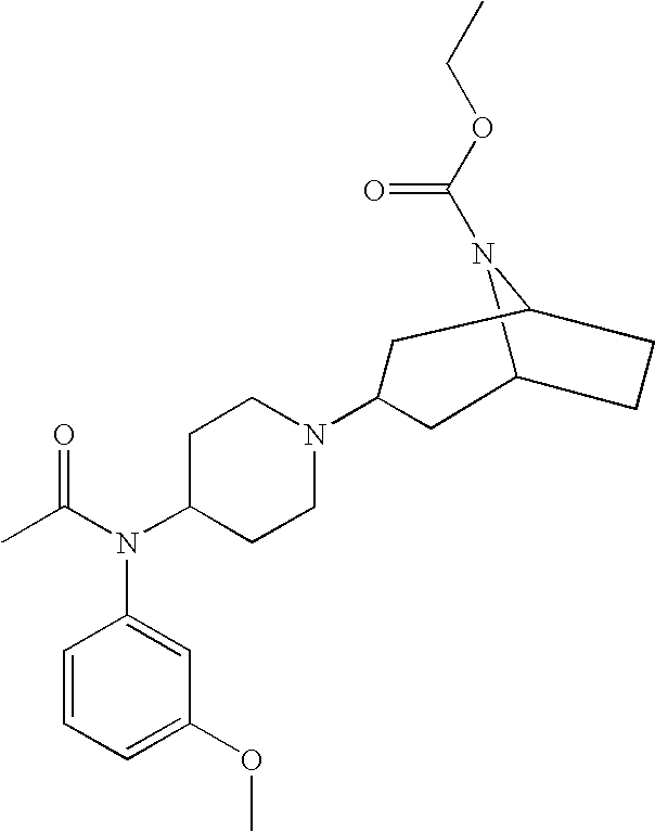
C12N(C(OCC)=O)C(CC1)CC(N1CCC(N(C(C)=O)C3=CC(OC)=CC=C3)CC1)C2
